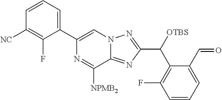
C1(C2=CC=CC([NC])=C2F)=CN2C(=NC(C(C3=C(F)C=CC=C3C=O)[OTBS])=N2)C([NPMB2])=N1
